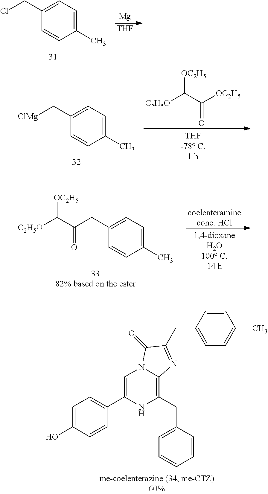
ClCC1=CC=C(C)C=C1.[Mg].[THF].[OC2H5]C(C([OC2H5])=O)[C2H5O].[ClMg]CC1=CC=C(C)C=C1.C(=O)(C([C2H5O])[OC2H5])CC1=CC=C(C)C=C1.[coelenteramineconc. HCl].C1=C(O)C=CC(C2=CN3C(=C(CC4=CC=CC=C4)N2)N=C(CC2=CC=C(C)C=C2)C3=O)=C1
